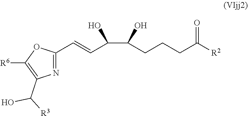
N1=C(C=CC(O)C(O)CCCC([R2])=O)OC([R6])=C1C([R3])O
